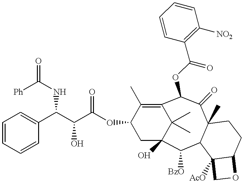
C12(C)C(=O)C(OC(C3=C([NO2])C=CC=C3)=O)C3=C(C)C(OC(C(C(NC(=O)[Ph])C4=CC=CC=C4)O)=O)CC(O)(C([BzO])C1C1([AcO])C(CC2)OC1)C3(C)C
